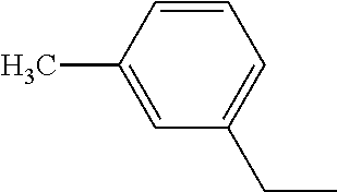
CCC1=CC=CC(C)=C1
